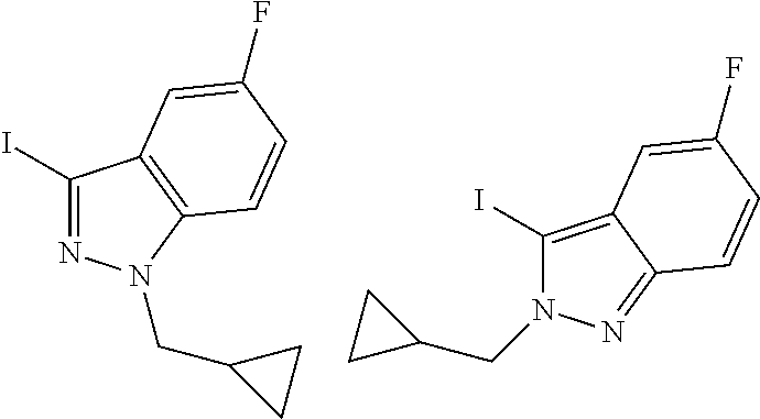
IC1=NN(CC2CC2)C2=C1C=C(F)C=C2.IC1=C2C(=NN1CC1CC1)C=CC(F)=C2
